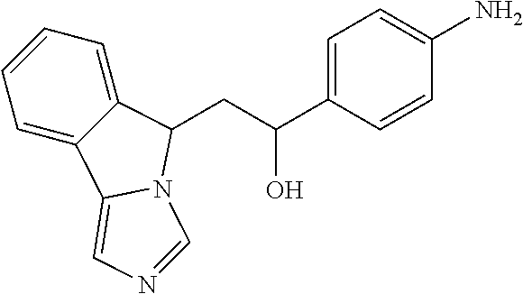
C1=CC=C2C(=C1)C1=CN=CN1C2CC(C1=CC=C(N)C=C1)O
